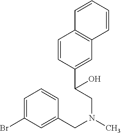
C1=CC=CC2=C1C=CC(C(CN(CC1=CC(Br)=CC=C1)C)O)=C2
